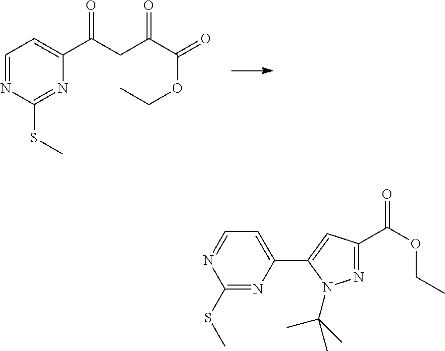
C1=NC(SC)=NC(C(CC(C(=O)OCC)=O)=O)=C1.C1=NC(SC)=NC(C2=CC(C(OCC)=O)=NN2C(C)(C)C)=C1
